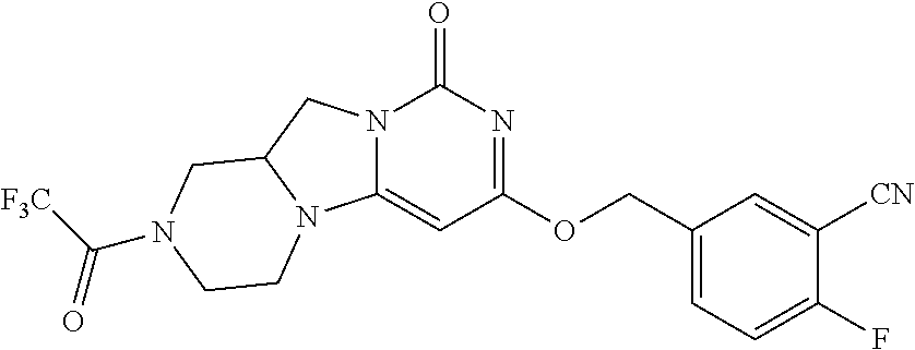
N12C(=CC(OCC3=CC=C(F)C([CN])=C3)=NC1=O)N1C(C2)CN(C([F3C])=O)CC1
